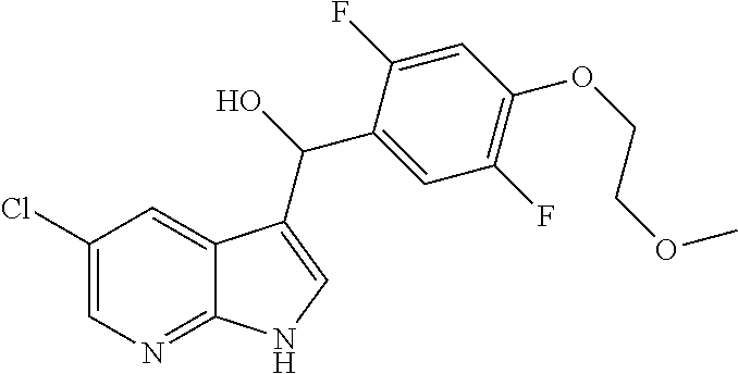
C1(Cl)=CN=C2C(=C1)C(C(O)C1=CC(F)=C(OCCOC)C=C1F)=CN2
